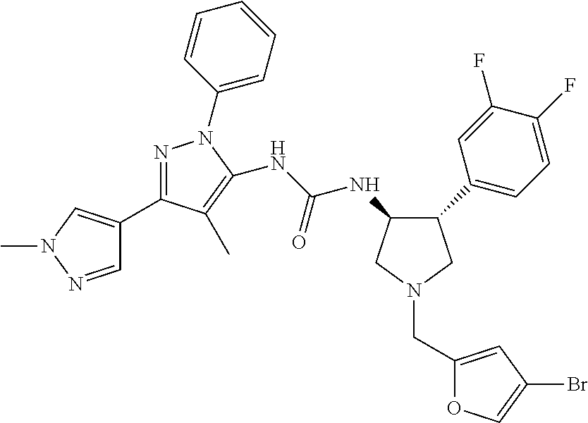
N(C(NC1C(C2=CC=C(F)C(F)=C2)CN(CC2=CC(Br)=CO2)C1)=O)C1=C(C)C(C2=CN(C)N=C2)=NN1C1=CC=CC=C1
